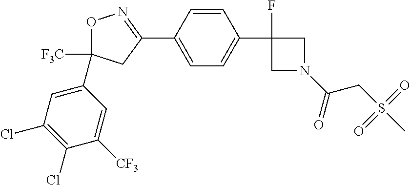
C1(C2([F3C])ON=C(C3=CC=C(C4(F)CN(C(=O)CS(C)(=O)=O)C4)C=C3)C2)=CC(Cl)=C(Cl)C([CF3])=C1
